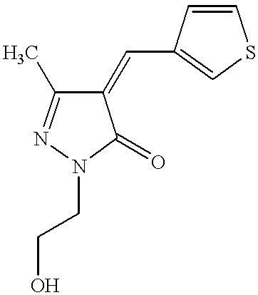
C1(=CC2=CSC=C2)C(C)=NN(CCO)C1=O
